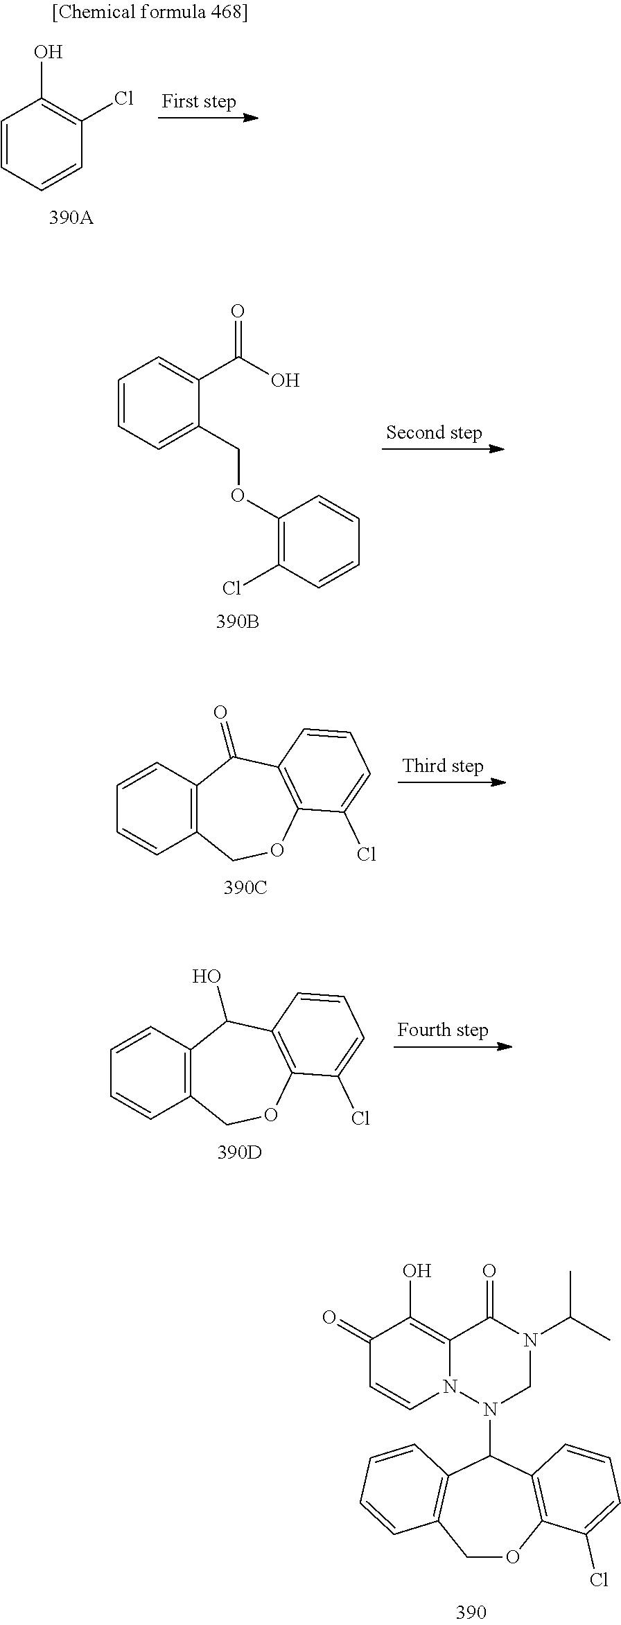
C1=CC=CC(Cl)=C1O.C1=CC=C(COC2=C(Cl)C=CC=C2)C(C(=O)O)=C1.C12=C(C=CC=C1)C(=O)C1=C(OC2)C(Cl)=CC=C1.C12=C(C=CC=C1)C(O)C1=C(OC2)C(Cl)=CC=C1.C1OC2=C(C(N3CN(C(C)C)C(=O)C4=C(O)C(=O)C=CN34)C3=C1C=CC=C3)C=CC=C2Cl
